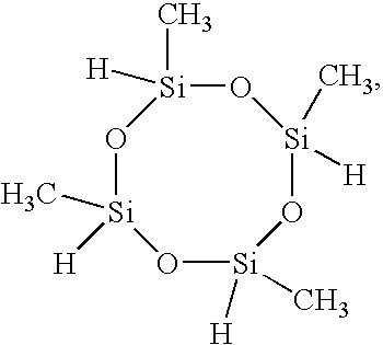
O1[Si]([H])(C)O[Si]([H])(C)O[Si](C)([H])O[Si]1(C)[H]
